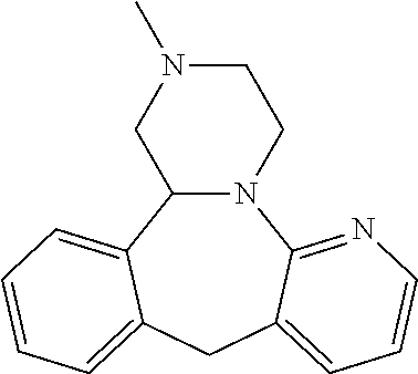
C1N(C)CC2N(C1)C1=NC=CC=C1CC1=CC=CC=C21
